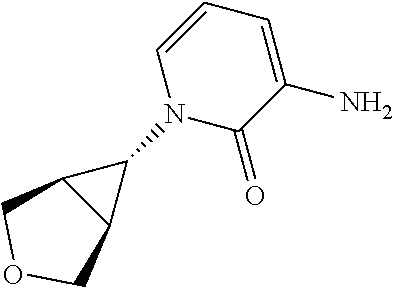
C1(N2C(=O)C(N)=CC=C2)C2C1COC2
